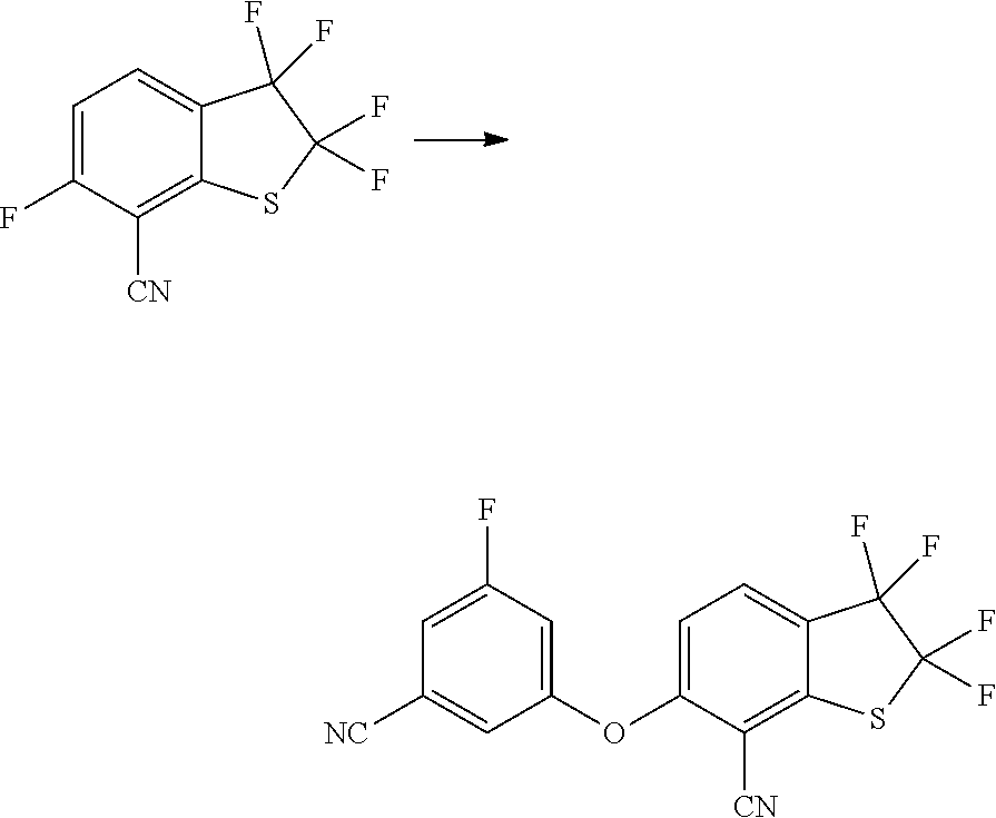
C1=C(F)C([CN])=C2C(=C1)C(F)(F)C(F)(F)S2.C1=C(OC2=CC(F)=CC([NC])=C2)C([CN])=C2C(=C1)C(F)(F)C(F)(F)S2
